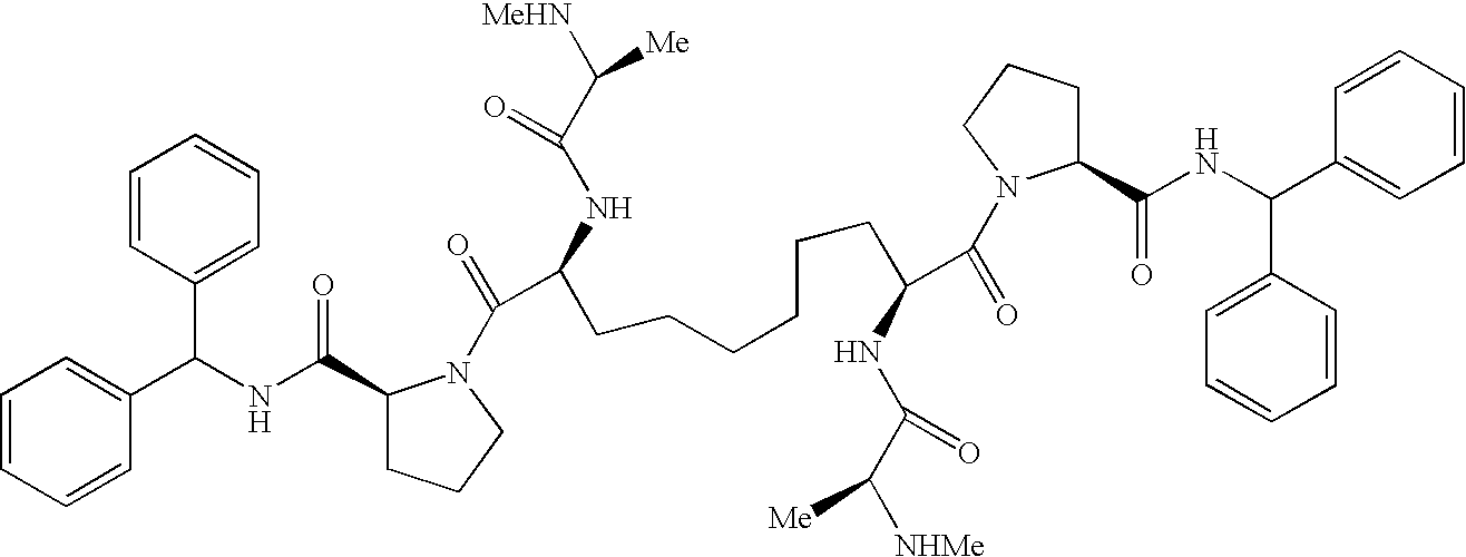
C1=CC=CC(C(C2=CC=CC=C2)NC(=O)C2CCCN2C(=O)C(NC(C([MeHN])[Me])=O)CCCCCCC(C(=O)N2C(C(NC(C3=CC=CC=C3)C3=CC=CC=C3)=O)CCC2)NC(=O)C([NHMe])[Me])=C1
